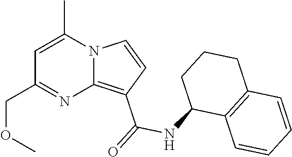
C1=C(C)N2C(=C(C(=O)NC3C4=C(CCC3)C=CC=C4)C=C2)N=C1COC
